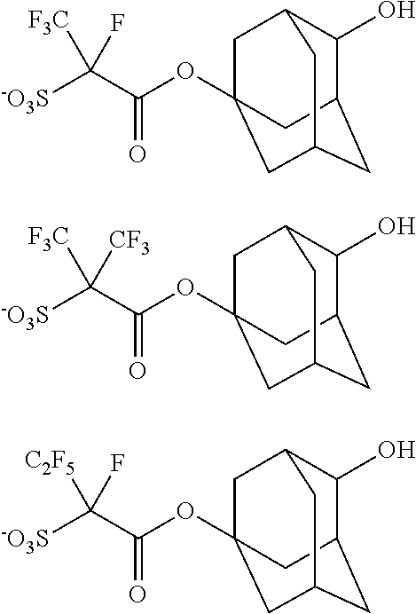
[-O3S]C(C(OC12CC3C(O)C(CC(C1)C3)C2)=O)([F3C])F.[-O3S]C(C(OC12CC3C(O)C(CC(C1)C3)C2)=O)([F3C])[CF3].[-O3S]C(C(OC12CC3C(O)C(CC(C1)C3)C2)=O)([C2F5])F
